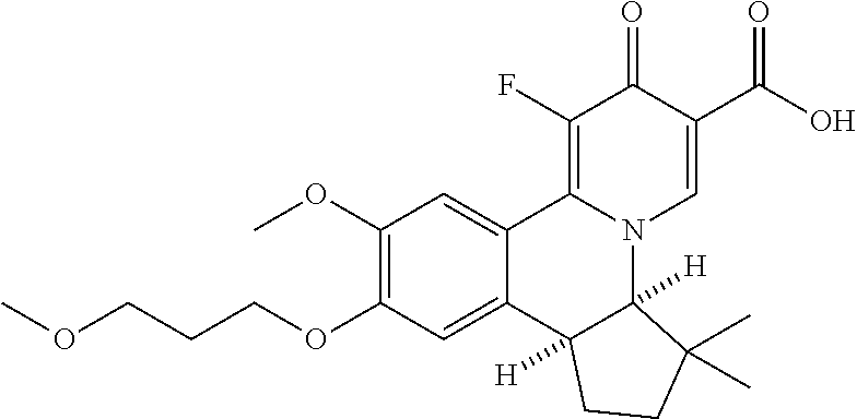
C1(OC)=C(OCCCOC)C=C2C(=C1)C1=C(F)C(=O)C(C(O)=O)=CN1C1([H])C2([H])CCC1(C)C
